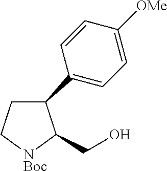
C1C[NBoc]C(CO)C1C1=CC=C([OMe])C=C1
